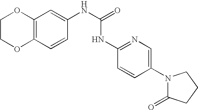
C12=C(C=CC(NC(=O)NC3=NC=C(N4C(=O)CCC4)C=C3)=C1)OCCO2
